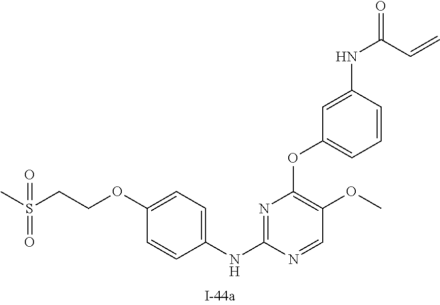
C1=C(NC(=O)C=C)C=CC=C1OC1=C(OC)C=NC(NC2=CC=C(OCCS(C)(=O)=O)C=C2)=N1
